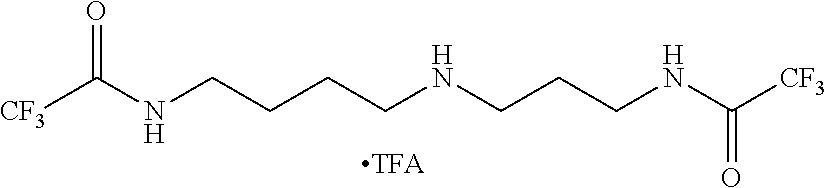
[CF3]C(NCCCCNCCCNC([CF3])=O)=O
